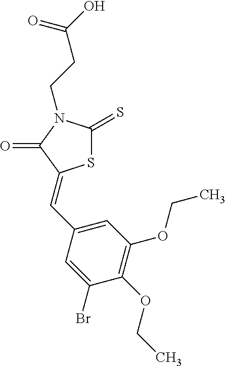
S1C(=S)N(CCC(O)=O)C(=O)C1=CC1=CC(OCC)=C(OCC)C(Br)=C1
